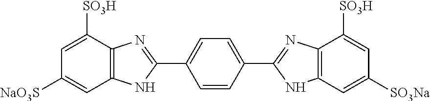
C1([SO3H])=CC([NaO3S])=CC2=C1N=C(C1=CC=C(C3=NC4=C(N3)C=C([SO3Na])C=C4[SO3H])C=C1)N2
